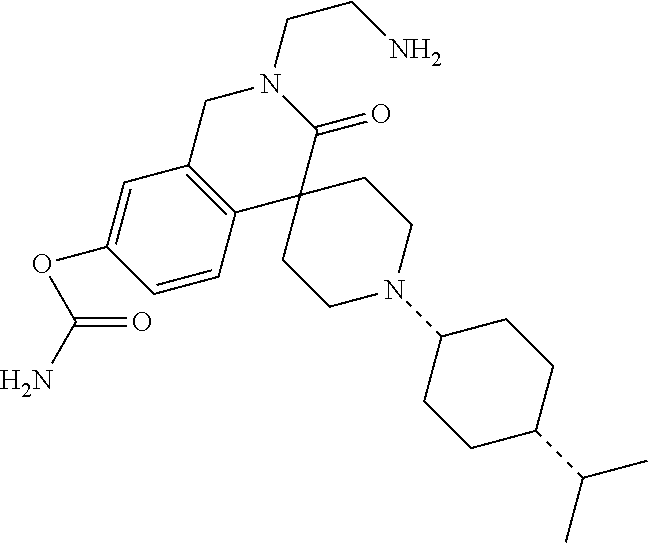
C1C2=C(C3(C(=O)N1CCN)CCN(C1CCC(C(C)C)CC1)CC3)C=CC(OC(N)=O)=C2
